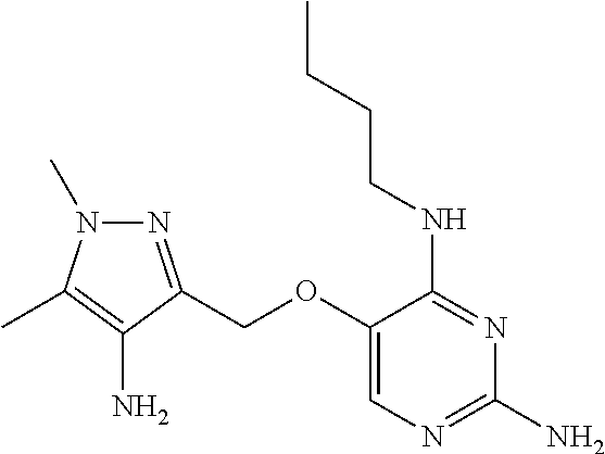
C(OC1=CN=C(N)N=C1NCCCC)C1=NN(C)C(C)=C1N
